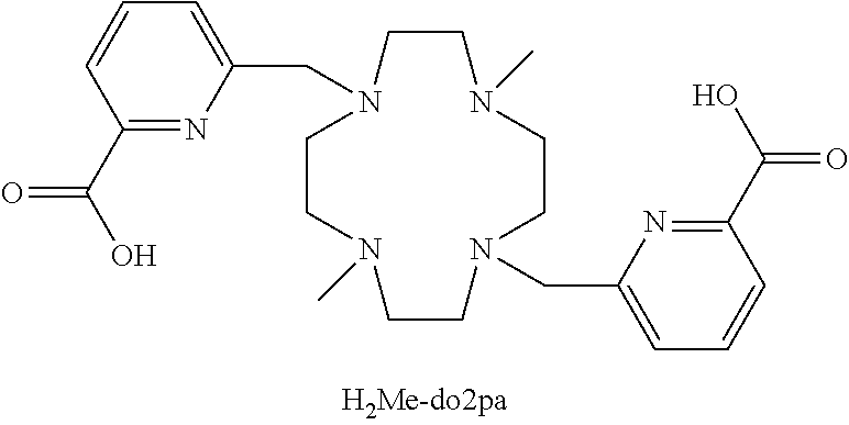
N1(CC2=CC=CC(C(=O)O)=N2)CCN(C)CCN(CC2=CC=CC(C(=O)O)=N2)CCN(C)CC1
